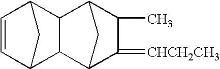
C1=CC2CC1C1C3C(=[CHCH2CH3])C(C)C(C21)C3
